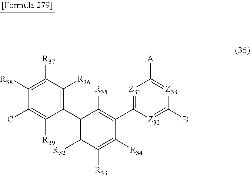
C1(C2=C([R36])C([R37])=C([R38])C(C)=C2[R39])=C([R32])C([R33])=C([R34])C(C2=[Z31]C([A])=[Z33]C(B)=[Z32]2)=C1[R35]
